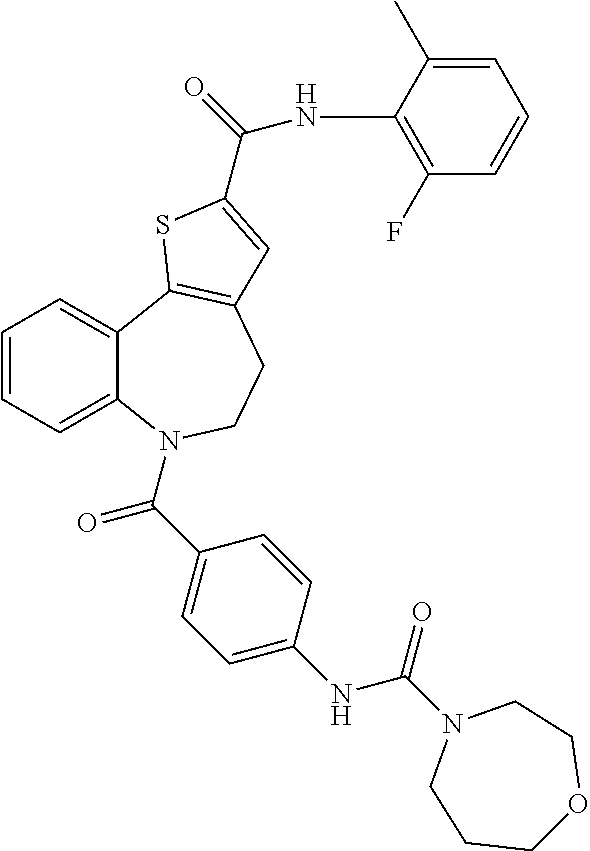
C1=CC=C2C(=C1)C1=C(CCN2C(C2=CC=C(NC(N3CCCOCC3)=O)C=C2)=O)C=C(C(NC2=C(F)C=CC=C2C)=O)S1
